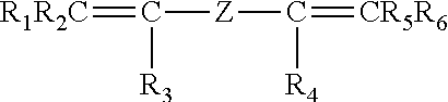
C([Z]C(=[CR5R6])[R4])(=[R1R2C])[R3]
